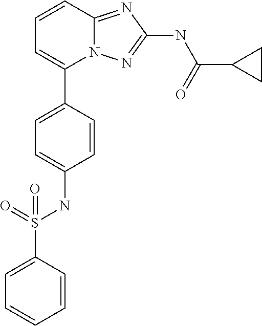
C1=CC2=NC(NC(C3CC3)=O)=NN2C(C2=CC=C(NS(=O)(C3=CC=CC=C3)=O)C=C2)=C1
